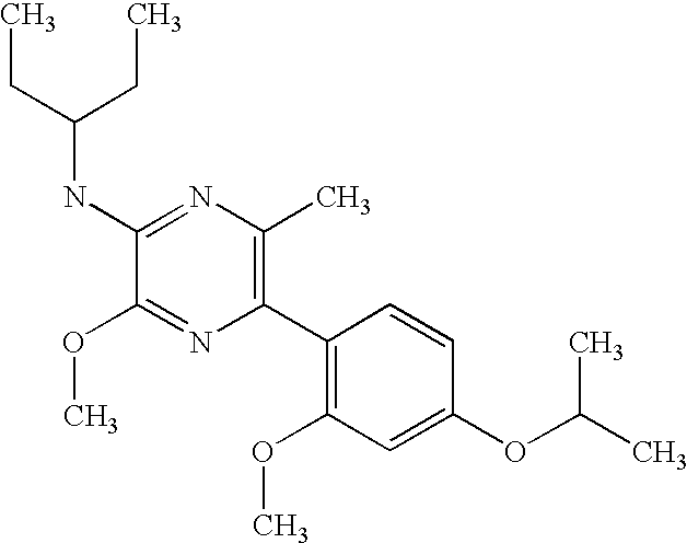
C1(NC(CC)CC)=NC(C)=C(C2=C(OC)C=C(OC(C)C)C=C2)N=C1OC
